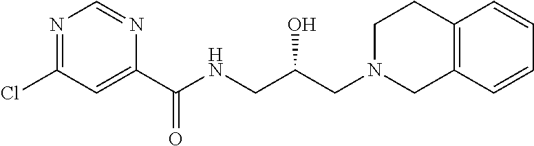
N1=C(Cl)C=C(C(=O)NCC(CN2CC3=C(CC2)C=CC=C3)O)N=C1
